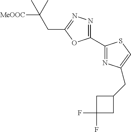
C1(C2=NC(CC3CC(F)(F)C3)=CS2)=NN=C(CC(C)([MeOOC])C)O1
